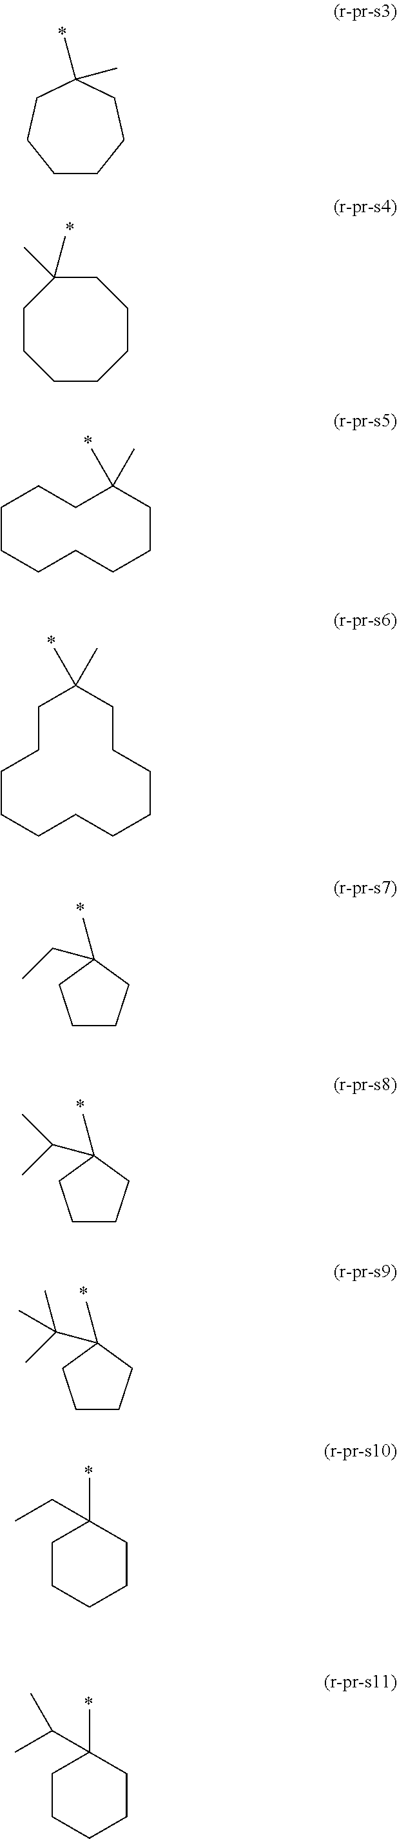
C1CCCC(C)(C)CC1.C1CCCCC(C)(C)CC1.C1CCCCCCC(C)(C)CC1.C1C(C)(C)CCCCCCCCCC1.C1CCC(C)(CC)C1.C1CCCCC1(C)CC.C1CCC(C)(C(C)C)C1.C1CCC(C)(C(C)(C)C)C1.C1CCCCC1(C)C(C)C
